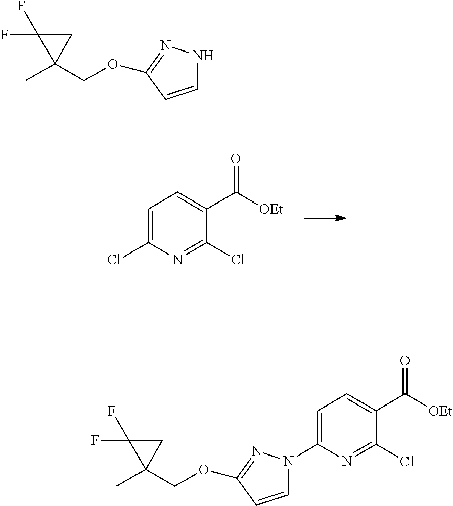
C1=CC(OCC2(C)CC2(F)F)=NN1.C1=C(Cl)N=C(Cl)C(C([OEt])=O)=C1.C1=CC(OCC2(C)CC2(F)F)=NN1C1=CC=C(C([OEt])=O)C(Cl)=N1
